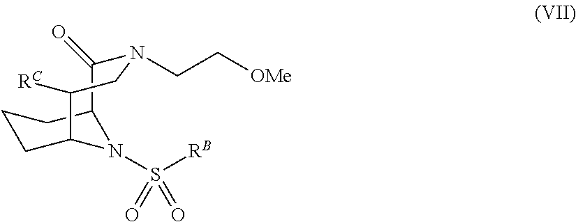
C12C(=O)N(CC[OMe])CC([RC])C(CCC1)N2S([RB])(=O)=O
